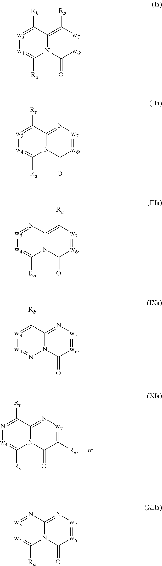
N12C(=N[w7]=C([Rc])C1=O)C([Rb])=N[w4]=C2[Ra].N12C(=C([Ra])[w7]=[w6]C1=O)C([Rb])=[w3][w4]=C2[Ra].N12C(=N[w7]=[w6]C1=O)C([Rb])=[w3][w4]=C2[Ra].N12C(=C([Ra])[w7]=[w6]C1=O)N=[w3][w4]=C2[Ra].N12C(=N[w7]=[w6]C1=O)C([Rb])=[w3][w4]=N2.N12C(=N[w7]=[w6]C1=O)N=[w3][w4]=C2[Ra]
